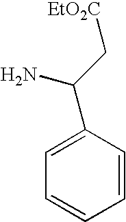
C1=C(C(C[EtO2C])N)C=CC=C1
